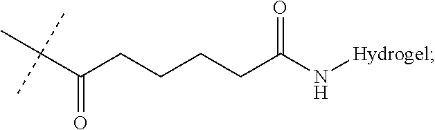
C(C(CCCCC(N[Hydrogel])=O)=O)(C)(C)C
